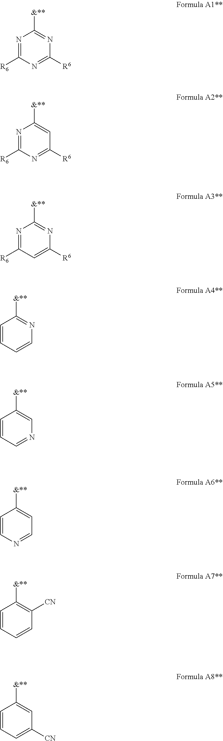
N1=C([R6])N=C([R6])N=C1[&**].N1=C([R6])N=C([R6])C=C1[&**].N1=C([R6])C=C([R6])N=C1[&**].C1=CC=CN=C1[&**].C1=CC=NC=C1[&**].C1=CN=CC=C1[&**].C1=CC=CC([CN])=C1[&**].C1=CC=C([CN])C=C1[&**]
